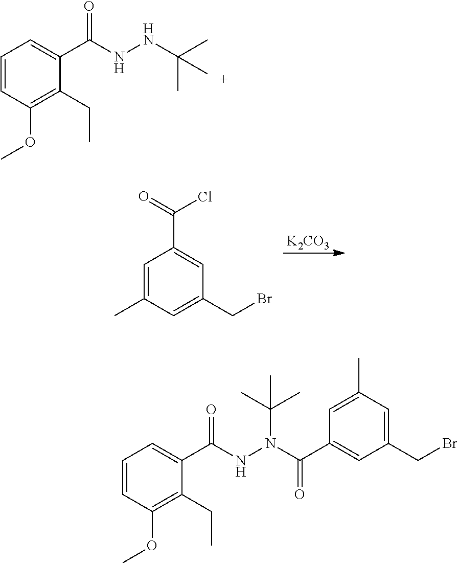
C1=CC(OC)=C(CC)C(C(NNC(C)(C)C)=O)=C1.C1(C)=CC(C(Cl)=O)=CC(CBr)=C1.[K2CO3].C1=CC(OC)=C(CC)C(C(NN(C(=O)C2=CC(CBr)=CC(C)=C2)C(C)(C)C)=O)=C1
